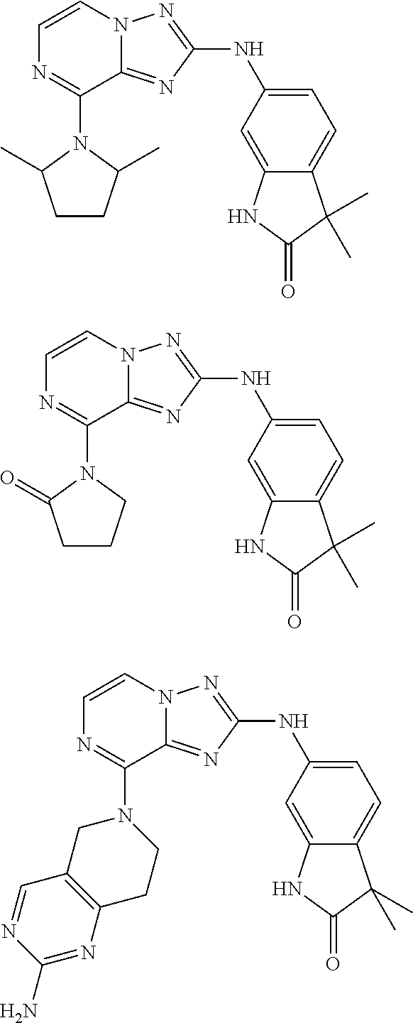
N1(C2=NC=CN3C2=NC(NC2=CC=C4C(=C2)NC(=O)C4(C)C)=N3)CC2=C(CC1)N=C(N)N=C2.N1(C2=NC=CN3C2=NC(NC2=CC=C4C(=C2)NC(=O)C4(C)C)=N3)C(=O)CCC1.N1(C2=NC=CN3C2=NC(NC2=CC=C4C(=C2)NC(=O)C4(C)C)=N3)C(C)CCC1C
